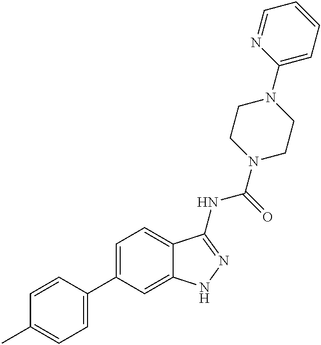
C1=CC(C2=CC=C3C(=C2)NN=C3NC(=O)N2CCN(C3=CC=CC=N3)CC2)=CC=C1C
